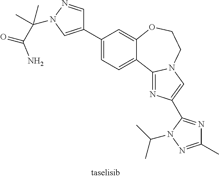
C1(C2=CN(C(C)(C(=O)N)C)N=C2)=CC=C2C(=C1)OCCN1C2=NC(C2=NC(C)=NN2C(C)C)=C1
